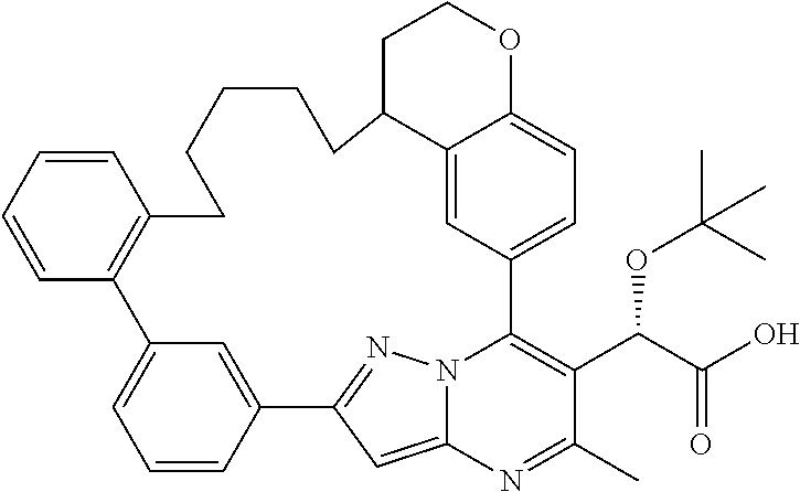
C1=CC=CC2=C1CCCCCC1C3=CC(=CC=C3OCC1)C1=C(C(OC(C)(C)C)C(=O)O)C(C)=NC3=CC(=NN31)C1=CC2=CC=C1
